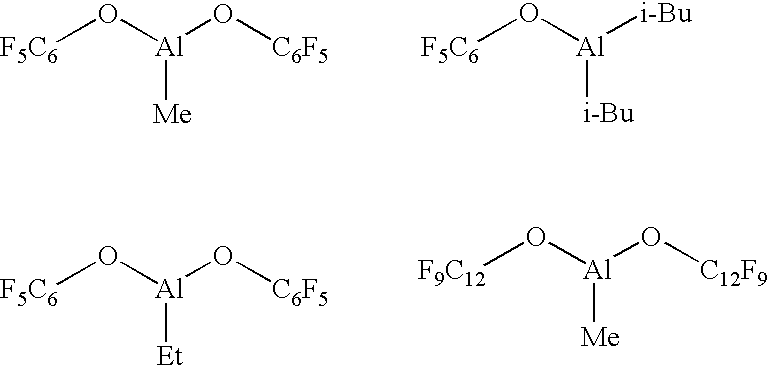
[Al]([Me])(O[F5C6])O[C6F5].[Al]([i-Bu])([i-Bu])O[F5C6].[Al]([Et])(O[F5C6])O[C6F5].[Al]([Me])(O[F9C12])O[C12F9]
